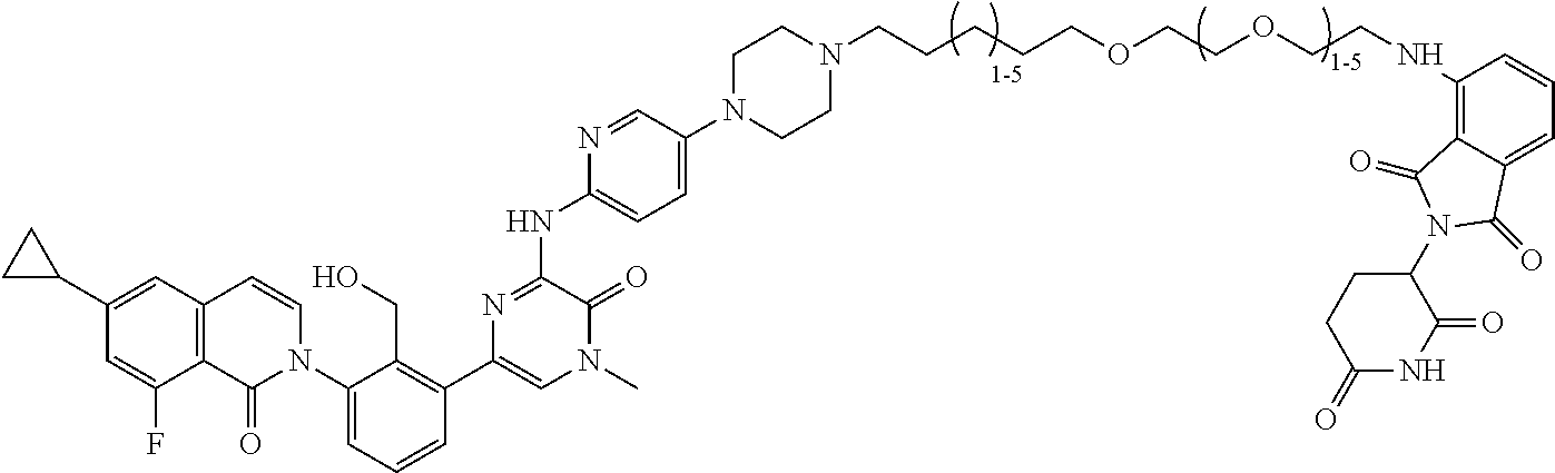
C12=C(C=C(C3CC3)C=C1F)C=CN(C1=CC=CC(C3=CN(C)C(=O)C(NC4=CC=C(N5CCN(CCCCCOCCOCCNC6=C7C(=CC=C6)C(=O)N(C6CCC(=O)NC6=O)C7=O)CC5)C=N4)=N3)=C1CO)C2=O
